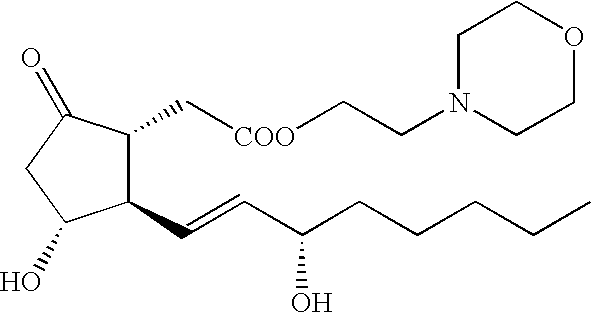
C1(C=CC(CCCCC)O)C(C[COO]CCN2CCOCC2)C(=O)CC1O
